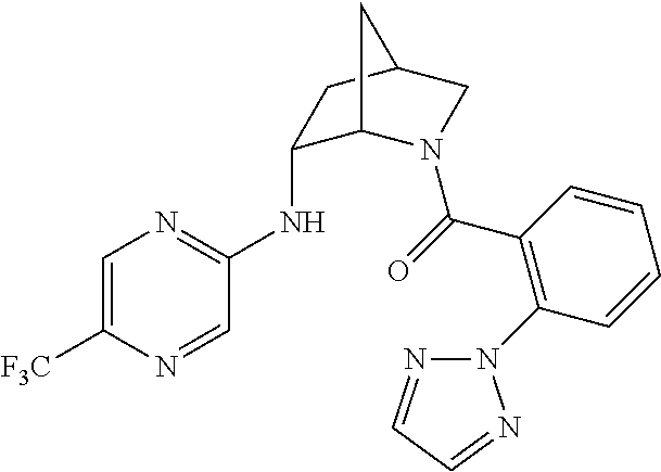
C1(NC2=NC=C([F3C])N=C2)C2N(C(=O)C3=C(N4N=CC=N4)C=CC=C3)CC(C1)C2
